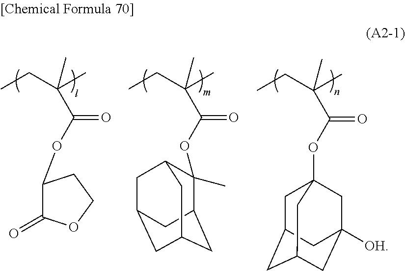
C1(OC(C(C)(C)CC)=O)C(=O)OCC1.C(C(C)(C)CC)(=O)OC12CC3CC(CC([OH])(C1)C3)C2.C(C(C)(C)CC)(=O)OC1(C)C2CC3CC(CC1C3)C2
